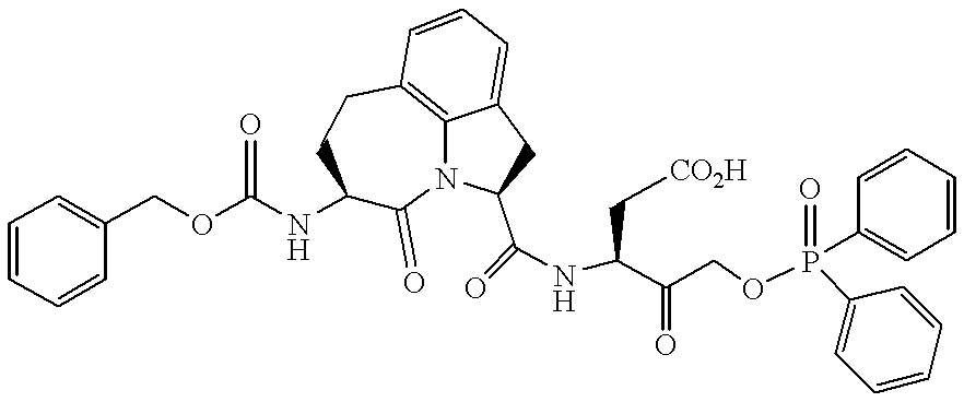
C1=CC=CC(COC(NC2C(=O)N3C4=C(CC2)C=CC=C4CC3C(NC(C(COP(C2=CC=CC=C2)(C2=CC=CC=C2)=O)=O)C[CO2H])=O)=O)=C1
